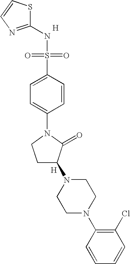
S1C(NS(=O)(=O)C2=CC=C(N3CCC(N4CCN(C5=C(Cl)C=CC=C5)CC4)C3=O)C=C2)=NC=C1.[H].[H]
